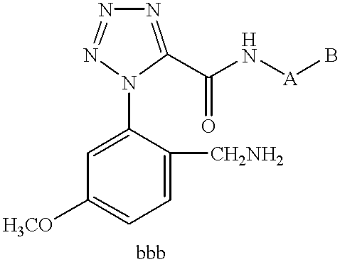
C1=C([CH2NH2])C(N2C(C(N[A]B)=O)=NN=N2)=CC([H3CO])=C1
